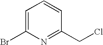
C1=C(Br)N=C(CCl)C=C1
